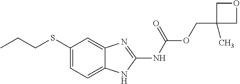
C1(SCCC)=CC=C2C(=C1)N=C(NC(OCC1(C)COC1)=O)N2
